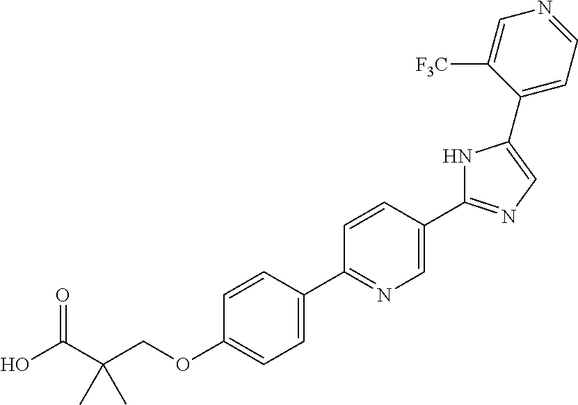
OC(C(COC1=CC=C(C2=NC=C(C3=NC=C(C4=CC=NC=C4[F3C])N3)C=C2)C=C1)(C)C)=O
